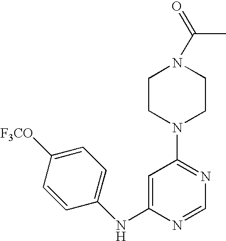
C1(NC2=CC(N3CCN(C(=O)C)CC3)=NC=N2)=CC=C([F3CO])C=C1
